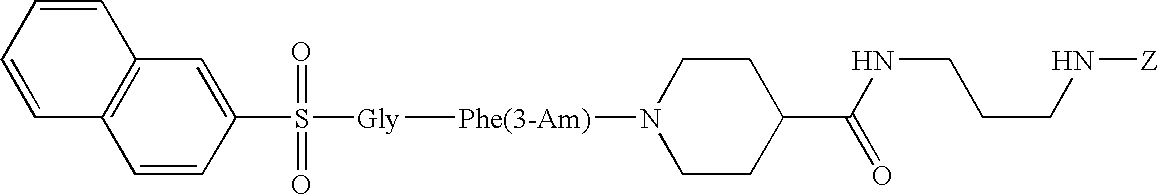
C12=C(C=C(S(=O)(=O)[Gly][Phe(3-Am)]N3CCC(C(=O)NCCCN[Z])CC3)C=C1)C=CC=C2
